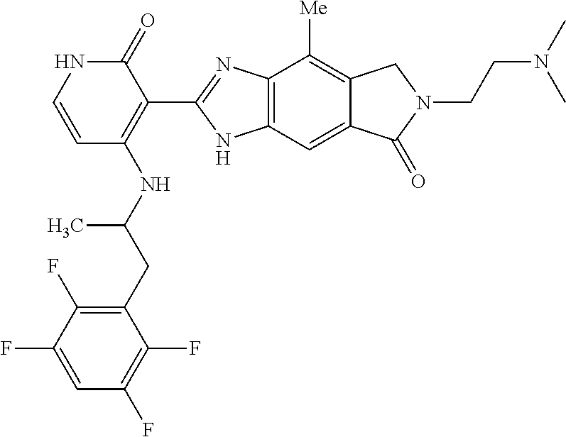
C1(CC(NC2=C(C3=NC4=C(C=C5C(=C4[Me])CN(CCN(C)C)C5=O)N3)C(=O)NC=C2)C)=C(F)C(F)=CC(F)=C1F
